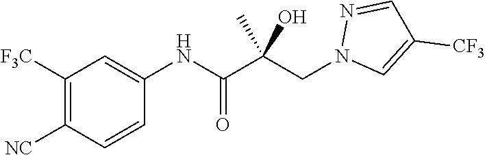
C1=CC([NC])=C([F3C])C=C1NC(C(CN1C=C([CF3])C=N1)(C)O)=O
